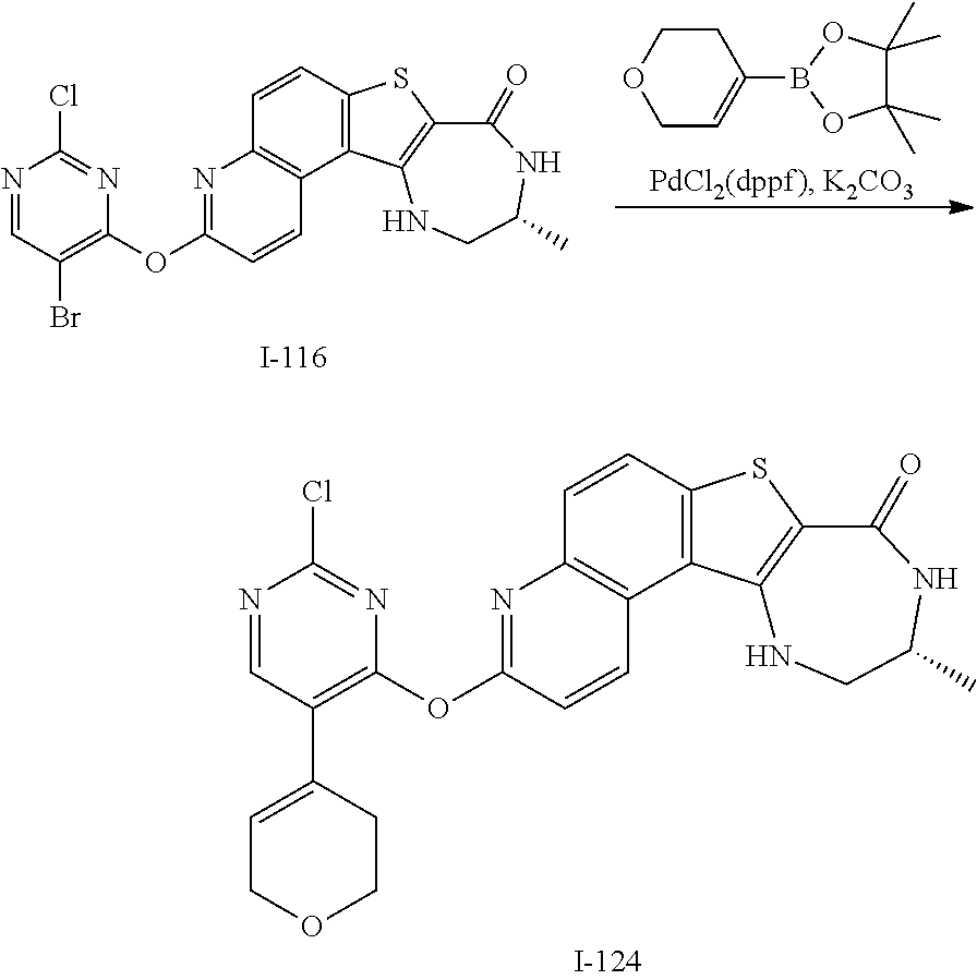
N1=C(OC2=C(C3=CCOCC3)C=NC(Cl)=N2)C=CC2=C1C=CC1=C2C2=C(S1)C(=O)NC(C)CN2.N1=C(OC2=C(Br)C=NC(Cl)=N2)C=CC2=C1C=CC1=C2C2=C(S1)C(=O)NC(C)CN2.O1CC=C(B2OC(C)(C)C(C)(C)O2)CC1
